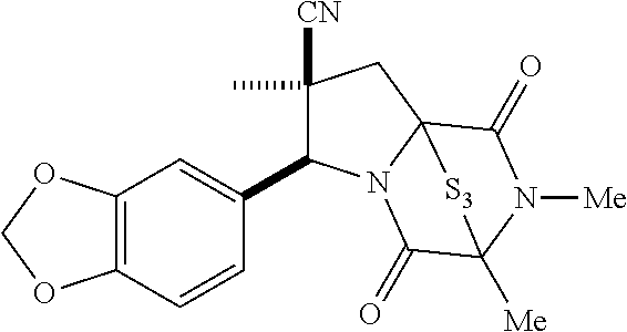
C1(C)([CN])C(C2=CC3=C(C=C2)OCO3)N2C3(C1)C(=O)N([Me])C([Me])(C2=O)[S3]3
